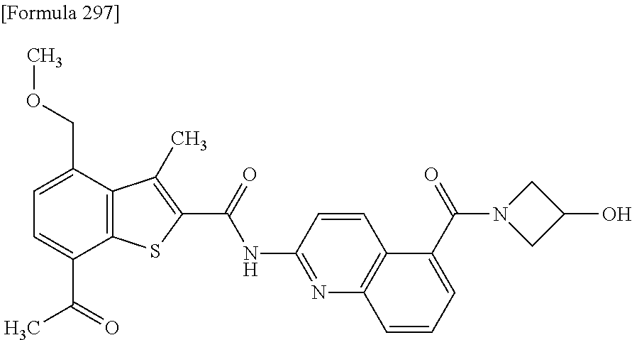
C1=C(C(=O)C)C2=C(C(COC)=C1)C(C)=C(C(=O)NC1=NC3=C(C=C1)C(C(N1CC(O)C1)=O)=CC=C3)S2
